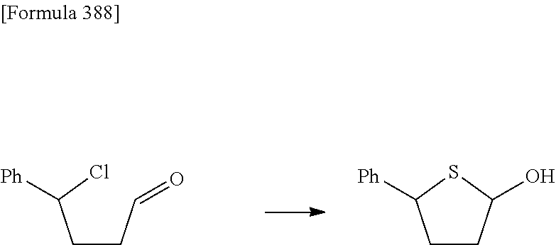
C(CC=O)C(Cl)[Ph].C1CC(O)SC1[Ph]
